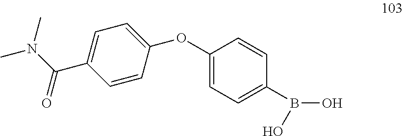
C1=CC(OC2=CC=C(B(O)O)C=C2)=CC=C1C(N(C)C)=O
